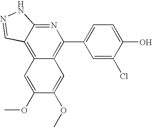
C1=C(O)C(Cl)=CC(C2=C3C(=C4C(=N2)NN=C4)C=C(OC)C(OC)=C3)=C1
